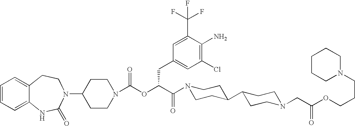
C1(N2C(=O)NC3=CC=CC=C3CC2)CCN(C(OC(C(N2CCC(C3CCN(CC(=O)OCCCN4CCCCC4)CC3)CC2)=O)CC2=CC(Cl)=C(N)C(C(F)(F)F)=C2)=O)CC1
